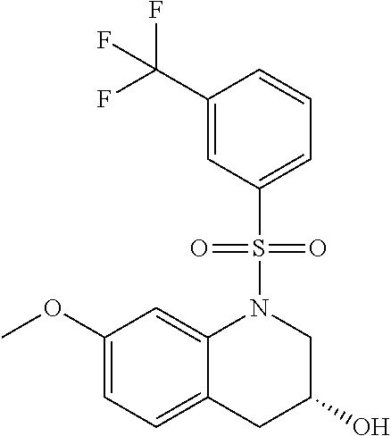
C1(OC)=CC=C2C(=C1)N(S(C1=CC=CC(C(F)(F)F)=C1)(=O)=O)CC(O)C2
